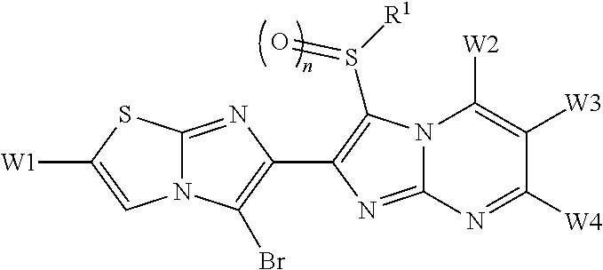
N12C(=NC(C3=C(S([R1])=O)N4C(=N3)N=C([W4])C([W3])=C4[W2])=C1Br)SC([W1])=C2
